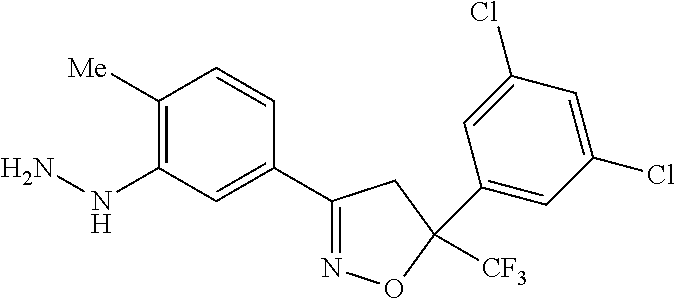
C1([Me])=C(NN)C=C(C2=NOC(C3=CC(Cl)=CC(Cl)=C3)([CF3])C2)C=C1
